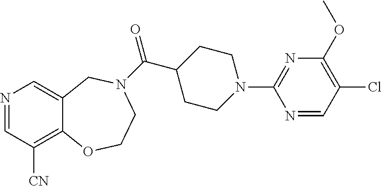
N1=CC([CN])=C2C(=C1)CN(C(=O)C1CCN(C3=NC(OC)=C(Cl)C=N3)CC1)CCO2
